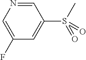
C1=NC=C(F)C=C1S(C)(=O)=O
